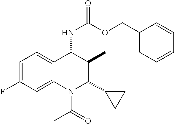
C1=C(F)C=C2C(=C1)C(NC(=O)OCC1=CC=CC=C1)C(C)C(C1CC1)N2C(=O)C
